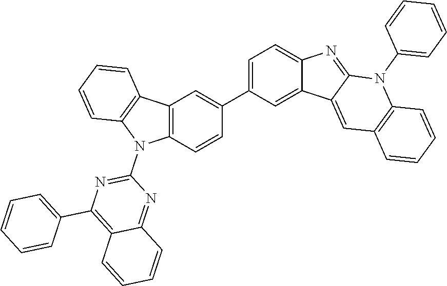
C1=C(C2=CC3=C(C=C2)N(C2=NC(C4=CC=CC=C4)=C4C(=N2)C=CC=C4)C2=C3C=CC=C2)C=C2C(=C1)N=C1C2=CC2=C(N1C1=CC=CC=C1)C=CC=C2
